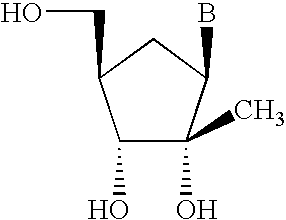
C1(O)C(O)(C)C(B)CC1CO
